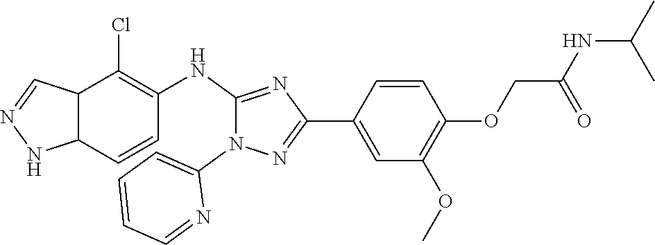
C1(NC2=C(Cl)C3C=NNC3C=C2)=NC(C2=CC(OC)=C(OCC(NC(C)C)=O)C=C2)=NN1C1=CC=CC=N1
